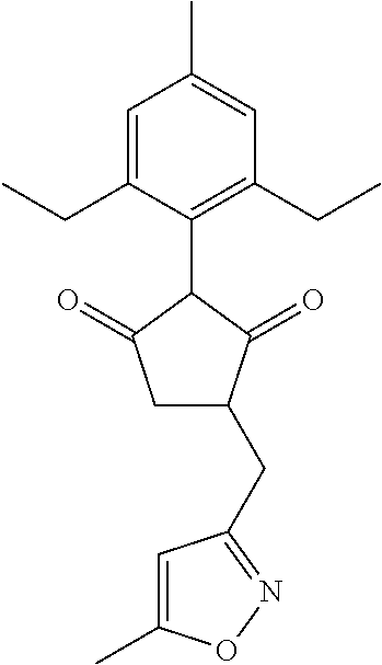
C1=C(CC)C(C2C(=O)CC(CC3=NOC(C)=C3)C2=O)=C(CC)C=C1C
